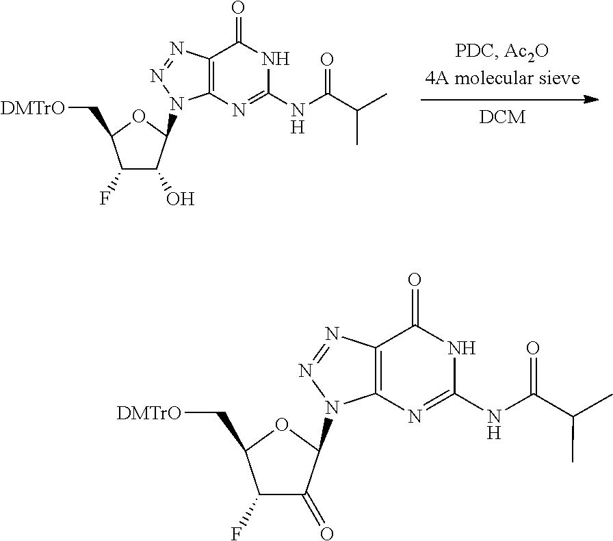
C1(F)C(=O)C(N2N=NC3=C2N=C(NC(C(C)C)=O)NC3=O)OC1C[DMTrO].C1(F)C(O)C(N2N=NC3=C2N=C(NC(C(C)C)=O)NC3=O)OC1C[DMTrO]
